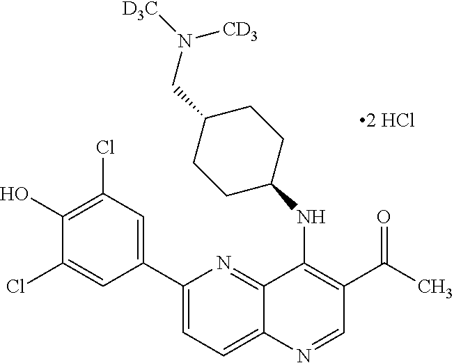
C1(C2=CC(Cl)=C(O)C(Cl)=C2)=CC=C2C(=N1)C(NC1CCC(CN([CD3])[D3C])CC1)=C(C(=O)C)C=N2
